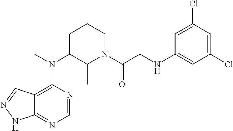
C12=C(N(C3C(C)N(C(CNC4=CC(Cl)=CC(Cl)=C4)=O)CCC3)C)N=CN=C1NN=C2
